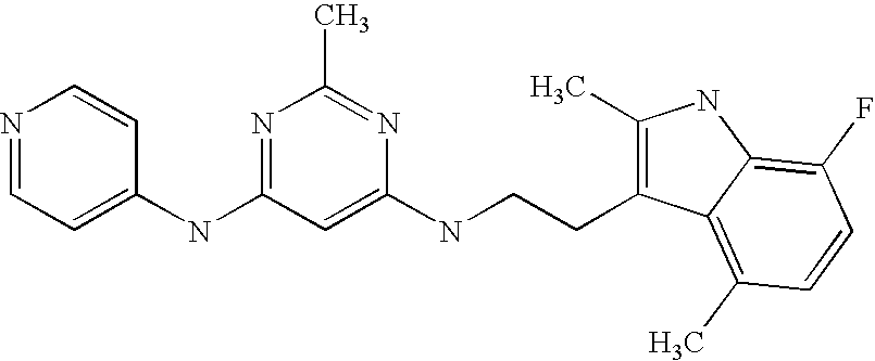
N(C1=NC(C)=NC(NCCC2=C(C)NC3=C(F)C=CC(C)=C23)=C1)C1=CC=NC=C1
